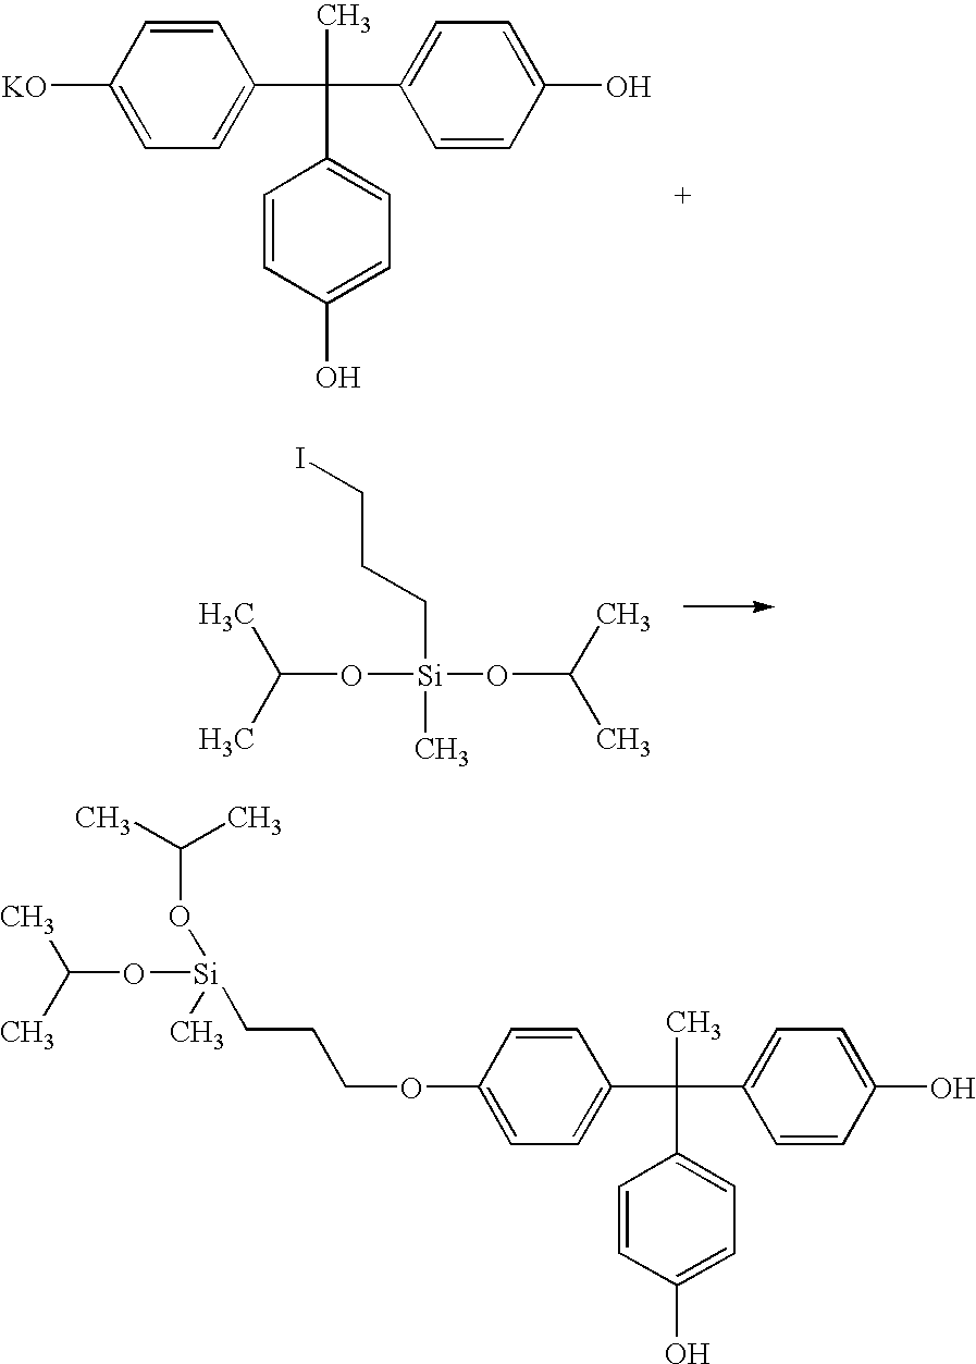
O(C(C)C)[Si](C)(CCCI)OC(C)C.[KO]C1=CC=C(C(C2=CC=C(O)C=C2)(C)C2=CC=C(O)C=C2)C=C1.O(C(C)C)[Si](OC(C)C)(C)CCCOC1=CC=C(C(C2=CC=C(O)C=C2)(C)C2=CC=C(O)C=C2)C=C1
